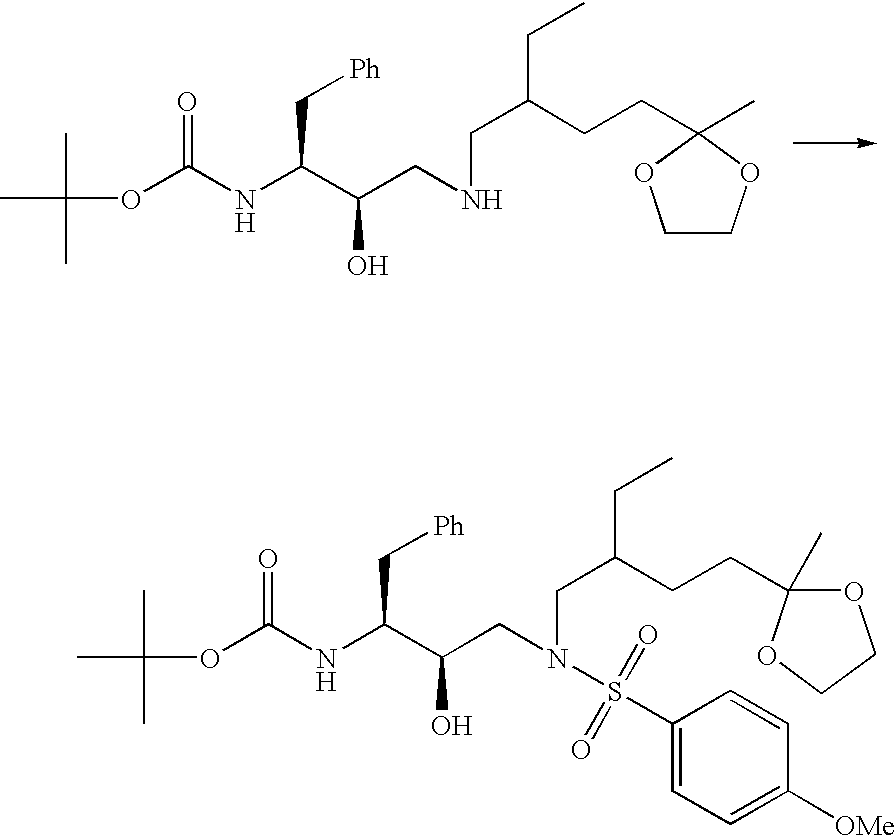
CC(C)(C)OC(NC(C(CNCC(CCC1(C)OCCO1)CC)O)C[Ph])=O.CC(C)(C)OC(NC(C(CN(CC(CCC1(C)OCCO1)CC)S(=O)(=O)C1=CC=C([OMe])C=C1)O)C[Ph])=O
